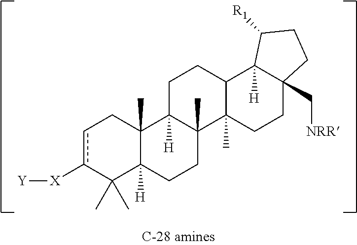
c1c([X][Y])C(C)(C)C2([H])C(C)(C1)C1([H])C(C)(CC2)C2(C)C(CC1)C1([H])C(C[NRR])(CC2)CCC1[R1]
